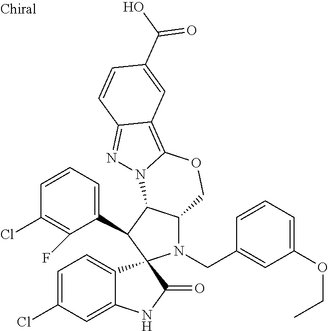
C1=CC=C(C2C3C(N(CC4=CC(OCC)=CC=C4)C24C2=CC=C(Cl)C=C2NC4=O)COC2=C4C(=NN32)C=CC(C(O)=O)=C4)C(F)=C1Cl
